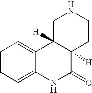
C1=CC=C2C(=C1)C1([H])C([H])(C(=O)N2)CCNC1
